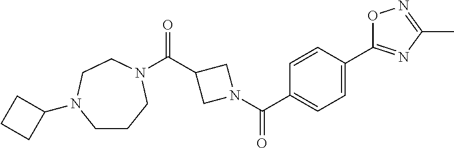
C1CCN(C(C2CN(C(C3=CC=C(C4=NC(C)=NO4)C=C3)=O)C2)=O)CCN1C1CCC1
